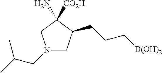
N1(CC(C)C)CC(CCC[B(OH)2])C(N)([CO2H])C1
